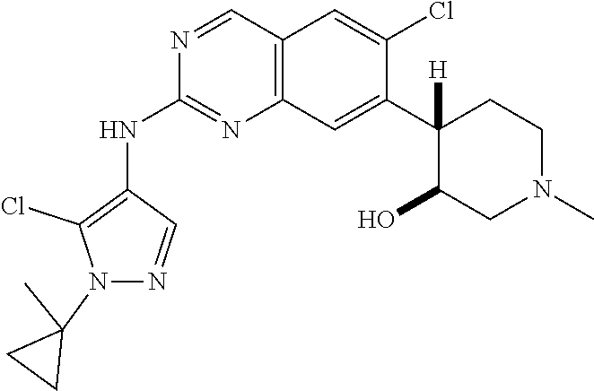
C12=C(C=C(C3([H])CCN(C)CC3O)C(Cl)=C1)N=C(NC1=C(Cl)N(C3(C)CC3)N=C1)N=C2
